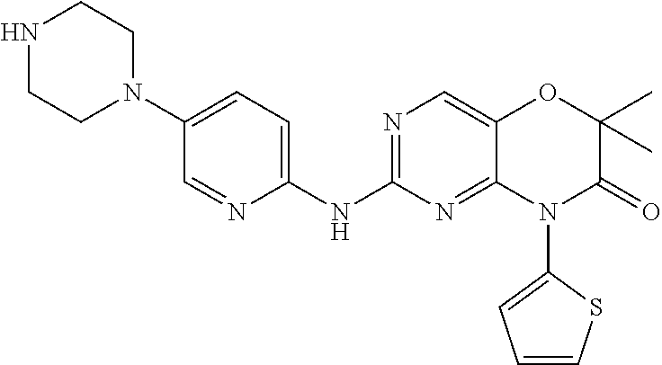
C1(NC2=NC=C3C(=N2)N(C2=CC=CS2)C(=O)C(C)(C)O3)=CC=C(N2CCNCC2)C=N1
